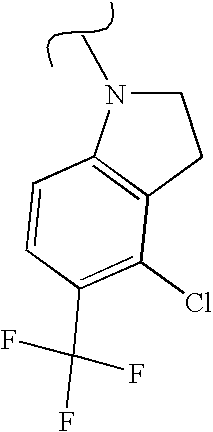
C12=C(CCN1C)C(Cl)=C(C(F)(F)F)C=C2
